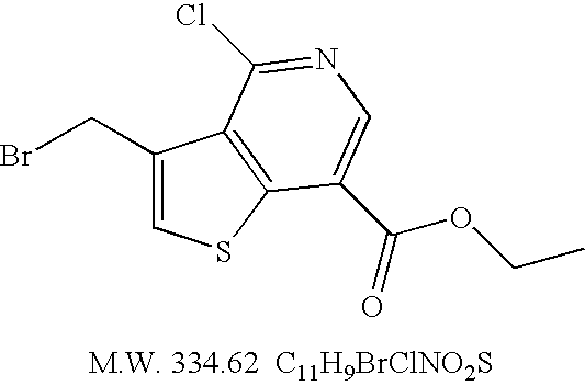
C1(CBr)=CSC2=C1C(Cl)=NC=C2C(=O)OCC
